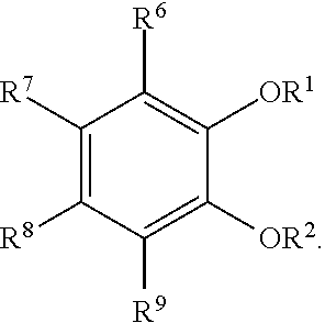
C1([R7])=C([R8])C([R9])=C([OR2])C([OR1])=C1[R6]
